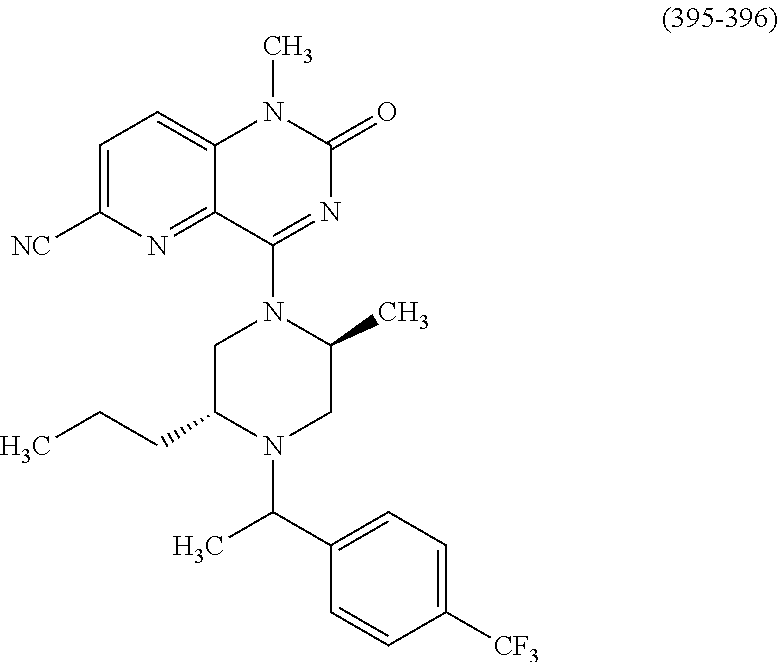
C1=C([CF3])C=CC(C(C)N2CC(C)N(C3=NC(=O)N(C)C4=CC=C([NC])N=C43)CC2CCC)=C1
